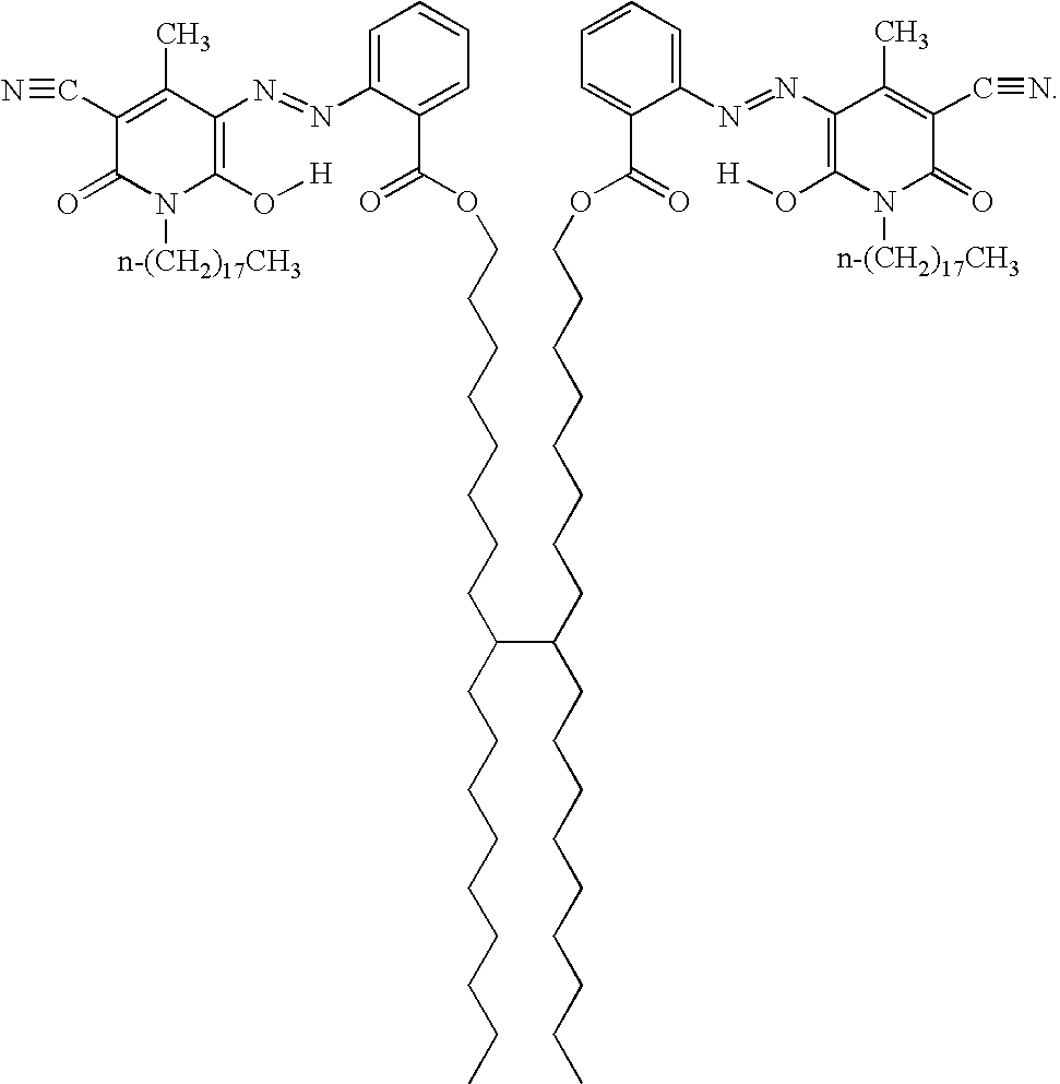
N#CC1=C(C)C(N=NC2=CC=CC=C2C(OCCCCCCCCC(C(CCCCCCCCOC(=O)C2=CC=CC=C2N=NC2=C(O[H])N([n-(CH2)17CH3])C(=O)C(C#N)=C2C)CCCCCCCCC)CCCCCCCCC)=O)=C(O[H])N([n-(CH2)17CH3])C1=O
